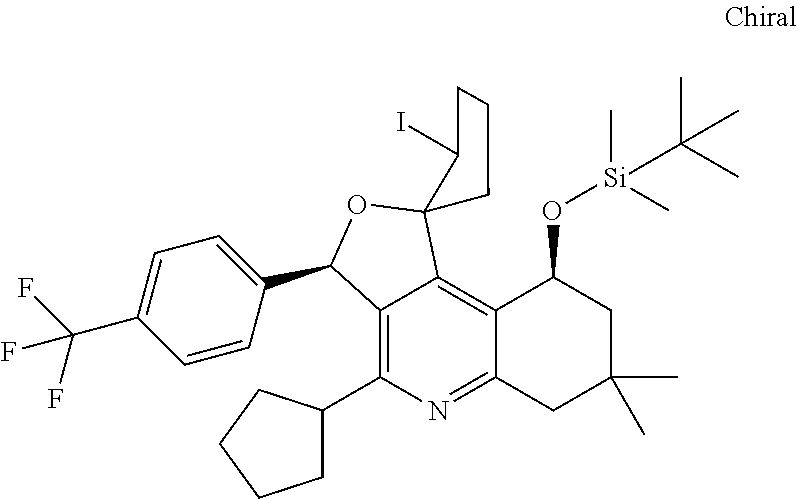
C12=C(C3CCCC3)N=C3C(=C1C1(OC2C2=CC=C(C(F)(F)F)C=C2)CCCC1I)C(O[Si](C)(C)C(C)(C)C)CC(C)(C)C3
